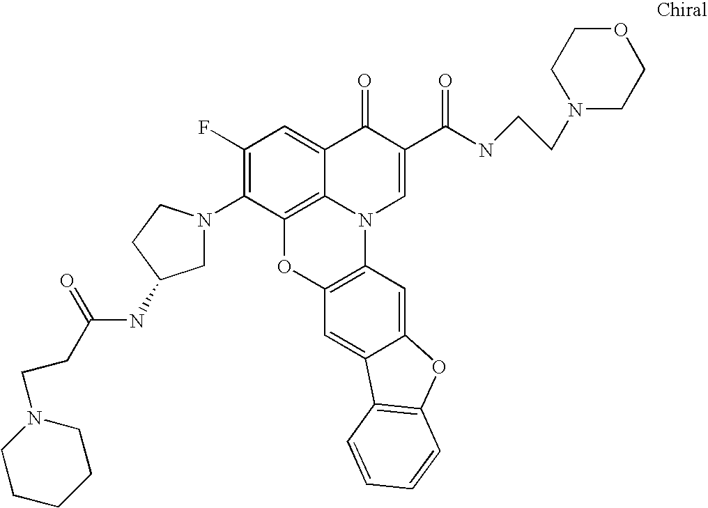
C1(F)=C(N2CC(NC(=O)CCN3CCCCC3)CC2)C2=C3C(=C1)C(=O)C(C(NCCN1CCOCC1)=O)=CN3C1=C(O2)C=C2C(=C1)OC1=C2C=CC=C1
